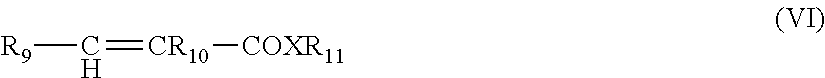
[R9]C=[CR10][COXR11]
